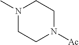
N1(C)CCN([Ac])CC1
